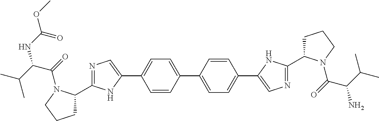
C1C(C2=NC=C(C3=CC=C(C4=CC=C(C5=CN=C(C6CCCN6C(C(N)C(C)C)=O)N5)C=C4)C=C3)N2)N(C(=O)C(C(C)C)NC(OC)=O)CC1
